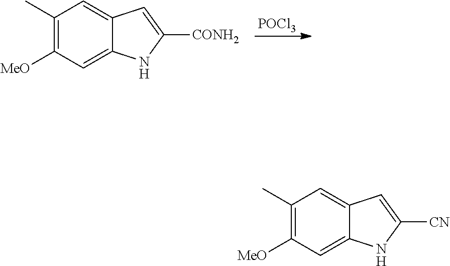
[POCl3].C1(C)=C([MeO])C=C2C(=C1)C=C([CONH2])N2.C1(C)=C([MeO])C=C2C(=C1)C=C([CN])N2
